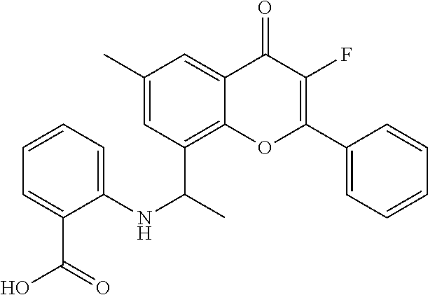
C1=C(C(O)=O)C(NC(C2=C3C(=CC(C)=C2)C(=O)C(F)=C(C2=CC=CC=C2)O3)C)=CC=C1
